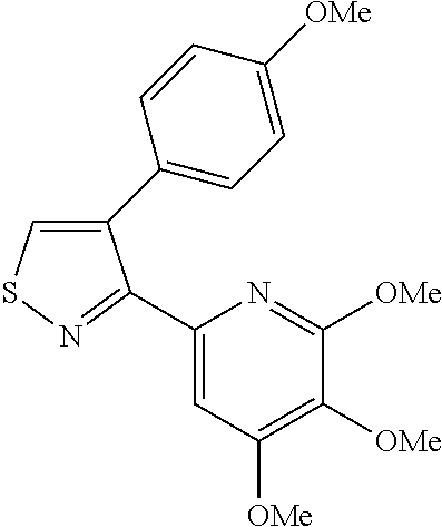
C1(C2=CC=C([OMe])C=C2)=CSN=C1C1=CC([OMe])=C([OMe])C([OMe])=N1
